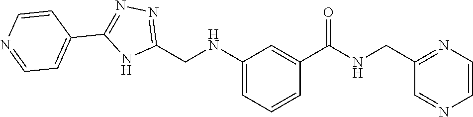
N(C(C1=CC(NCC2=NN=C(C3=CC=NC=C3)N2)=CC=C1)=O)CC1=NC=CN=C1
